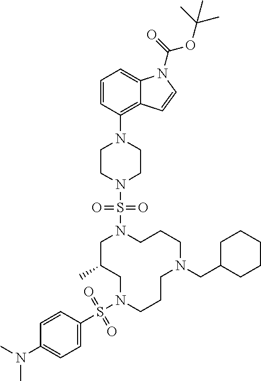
C1C(C)CN(S(C2=CC=C(N(C)C)C=C2)(=O)=O)CCCN(CC2CCCCC2)CCCN1S(N1CCN(C2=C3C(=CC=C2)N(C(=O)OC(C)(C)C)C=C3)CC1)(=O)=O
